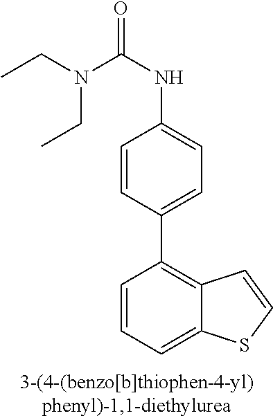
C1=CC(C2=C3C(=CC=C2)SC=C3)=CC=C1NC(N(CC)CC)=O
